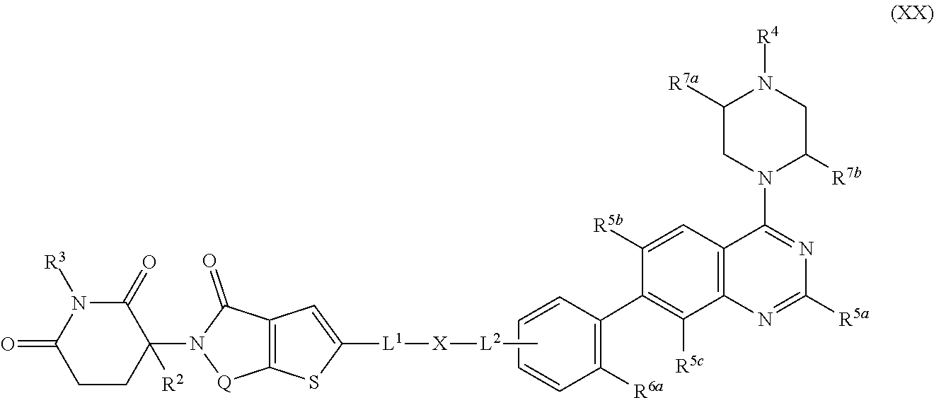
C1([R7a])CN(C2=NC([R5a])=NC3=C2C=C([R5b])C(C2=C([R6a])C=CC=C2)=C3[R5c])C([R7b])CN1[R4].C[L2][X][L1]C1=CC2=C(S1)[Q]N(C1([R2])C(=O)N([R3])C(=O)CC1)C2=O
